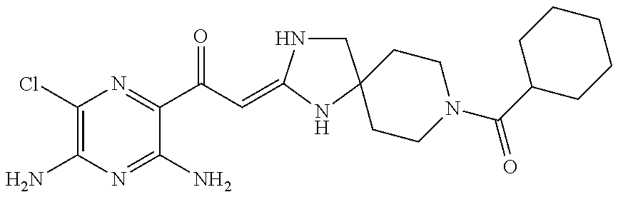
C1(Cl)=C(N)N=C(N)C(C(C=C2NCC3(N2)CCN(C(C2CCCCC2)=O)CC3)=O)=N1
